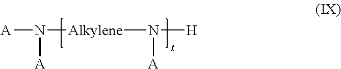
[A]N([Alkylene]N([H])[A])[A]
